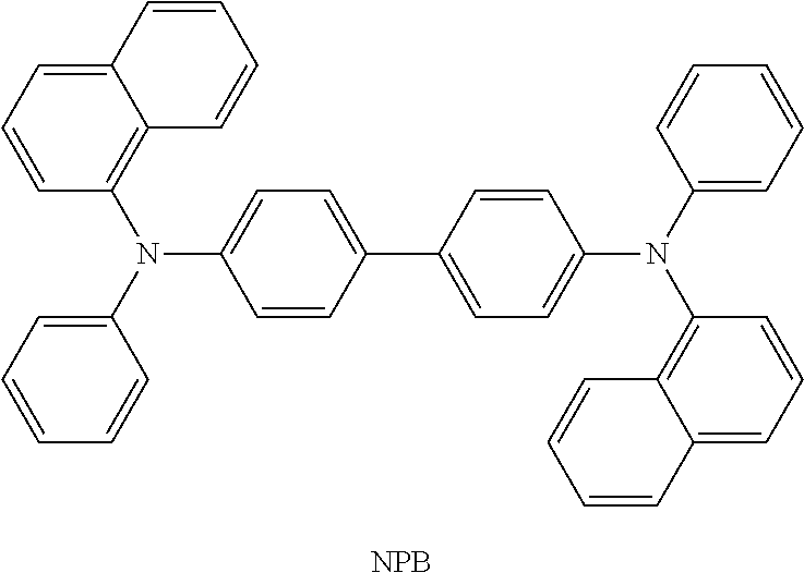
C1=CC(N(C2=CC=C(C3=CC=C(N(C4=C5C(=CC=C4)C=CC=C5)C4=CC=CC=C4)C=C3)C=C2)C2=CC=CC=C2)=C2C(=C1)C=CC=C2.[NPB]
